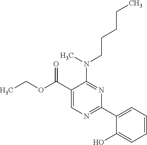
N(C1=NC(C2=CC=CC=C2O)=NC=C1C(OCC)=O)(CCCCC)C
